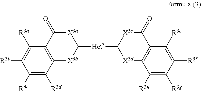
C12=C(C(=O)[X3a]C([Het3]C3[X3d]C4=C(C(=O)[X3c]3)C([R3e])=C([R3f])C([R3g])=C4[R3h])[X3b]1)C([R3a])=C([R3b])C([R3c])=C2[R3d]
